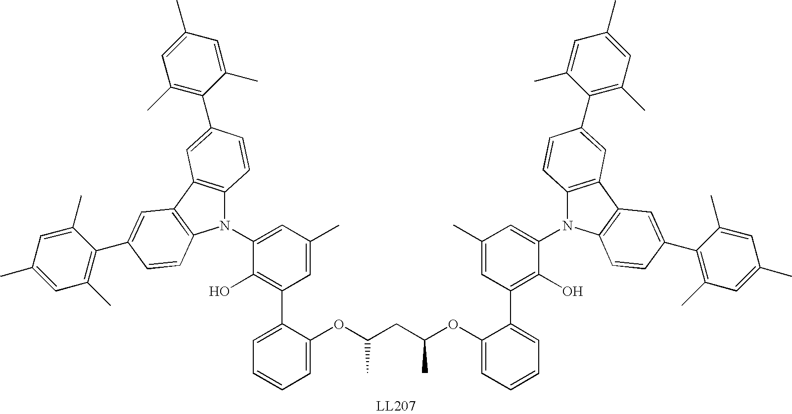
N1(C2=CC(C)=CC(C3=CC=CC=C3OC(C)CC(C)OC3=CC=CC=C3C3=C(O)C(N4C5=C(C6=C4C=CC(C4=C(C)C=C(C)C=C4C)=C6)C=C(C4=C(C)C=C(C)C=C4C)C=C5)=CC(C)=C3)=C2O)C2=C(C3=C1C=CC(C1=C(C)C=C(C)C=C1C)=C3)C=C(C1=C(C)C=C(C)C=C1C)C=C2
